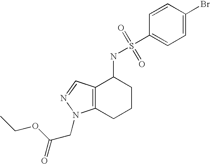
BrC1=CC=C(S(NC2C3=C(CCC2)N(CC(=O)OCC)N=C3)(=O)=O)C=C1
